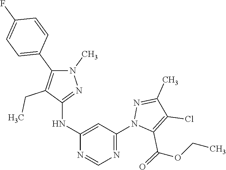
C1(C2=CC=C(F)C=C2)=C(CC)C(NC2=CC(N3C(C(OCC)=O)=C(Cl)C(C)=N3)=NC=N2)=NN1C
